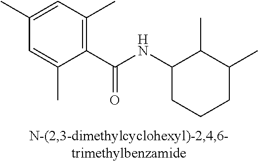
C1=C(C)C=C(C)C(C(NC2CCCC(C)C2C)=O)=C1C
